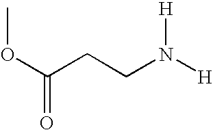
O(C(CCN([H])[H])=O)C
